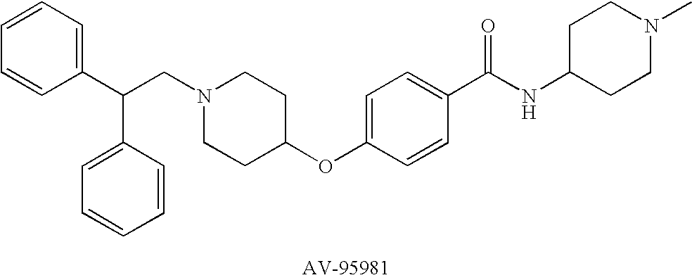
C(CN1CCC(OC2=CC=C(C(NC3CCN(C)CC3)=O)C=C2)CC1)(C1=CC=CC=C1)C1=CC=CC=C1
